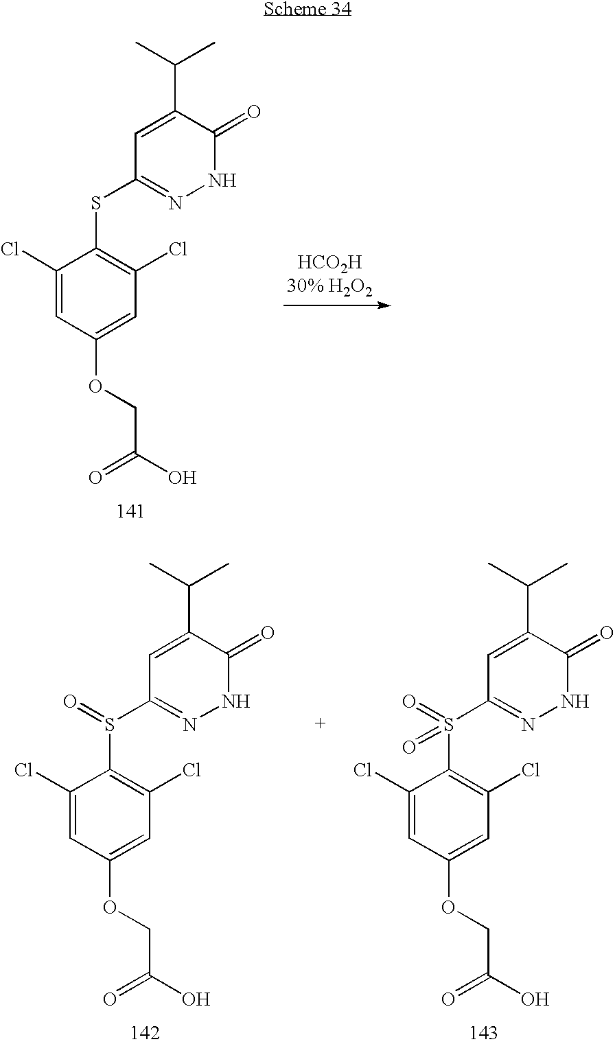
C1(Cl)=CC(OCC(=O)O)=CC(Cl)=C1SC1=NNC(=O)C(C(C)C)=C1.C1(Cl)=CC(OCC(=O)O)=CC(Cl)=C1S(C1=NNC(=O)C(C(C)C)=C1)=O.C1(Cl)=CC(OCC(=O)O)=CC(Cl)=C1S(C1=NNC(=O)C(C(C)C)=C1)(=O)=O
